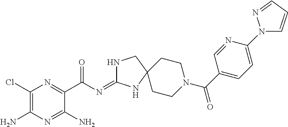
C1(Cl)=C(N)N=C(N)C(C(N=C2NCC3(N2)CCN(C(C2=CC=C(N4C=CC=N4)N=C2)=O)CC3)=O)=N1
